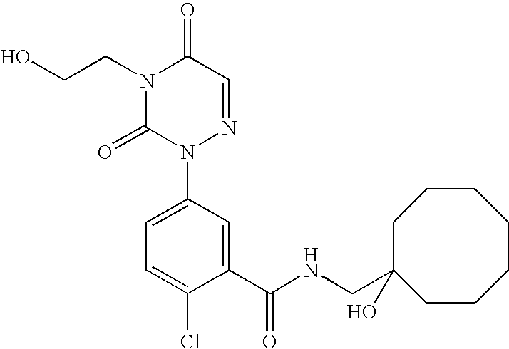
C1(C(NCC2(O)CCCCCCC2)=O)=CC(N2N=CC(=O)N(CCO)C2=O)=CC=C1Cl
